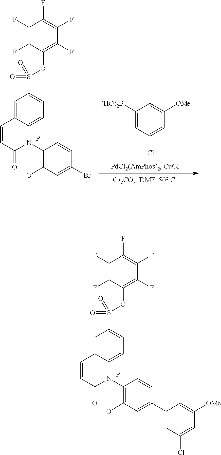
S(C1=CC=C2C(=C1)C=CC(=O)N2C1=C(OC)C=C(Br)C=C1)(=O)(=O)OC1=C(F)C(F)=C(F)C(F)=C1F.P.C1([(HO)2B])=CC(Cl)=CC([OMe])=C1.S(C1=CC=C2C(=C1)C=CC(=O)N2C1=C(OC)C=C(C2=CC(Cl)=CC([OMe])=C2)C=C1)(=O)(=O)OC1=C(F)C(F)=C(F)C(F)=C1F.P
